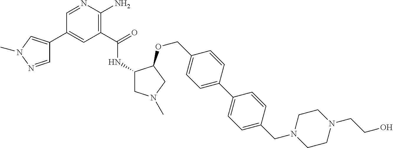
C1=NC(N)=C(C(NC2CN(C)CC2OCC2=CC=C(C3=CC=C(CN4CCN(CCO)CC4)C=C3)C=C2)=O)C=C1C1=CN(C)N=C1
